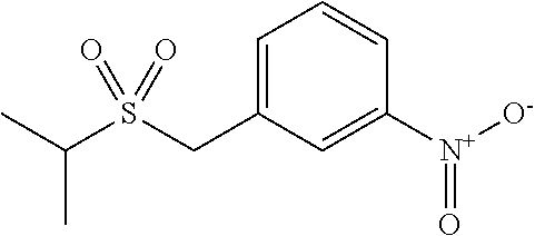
C1=C(CS(=O)(=O)C(C)C)C=C([N+]([O-])=O)C=C1
